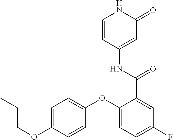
C1=CC(NC(C2=CC(F)=CC=C2OC2=CC=C(OCCC)C=C2)=O)=CC(=O)N1
